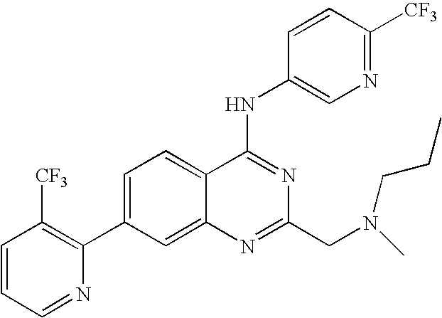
C1=CC=NC(C2=CC=C3C(=C2)N=C(CN(CCC)C)N=C3NC2=CN=C([CF3])C=C2)=C1[CF3]
